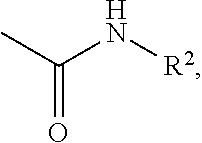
C(=O)(C)N[R2]
